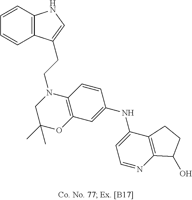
C1=CC2=C(C=C1)C(CCN1CC(C)(C)OC3=C1C=CC(NC1=CC=NC4=C1CCC4O)=C3)=CN2
